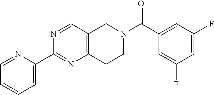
C1=NC(C2=NC3=C(C=N2)CN(C(C2=CC(F)=CC(F)=C2)=O)CC3)=CC=C1
